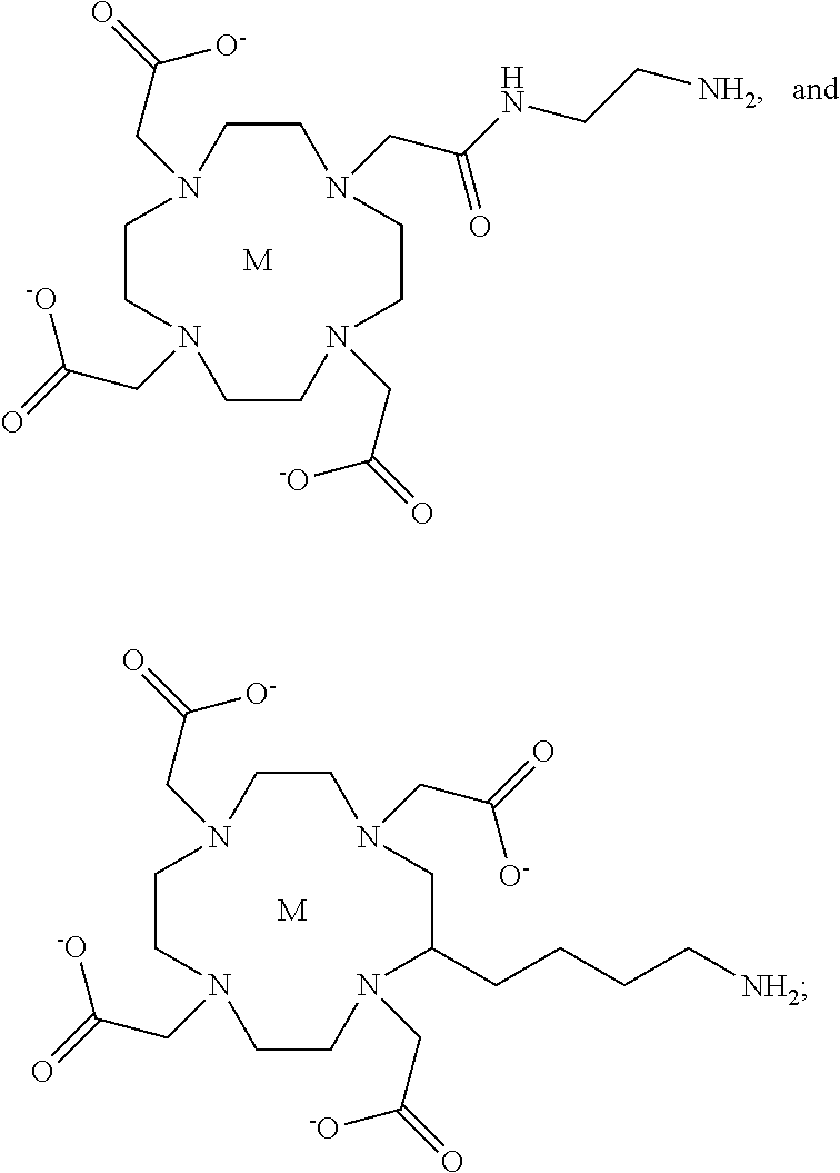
[M].C1CN(CC(=O)[O-])CC(CCCC[NH2])N(CC(=O)[-O])CCN(CC(=O)[-O])CCN1CC(=O)[O-].C1CN(CC(NCC[NH2])=O)CCN(CC(=O)[-O])CCN(CC(=O)[-O])CCN1CC(=O)[O-].[M]
